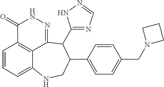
C1=CC=C2C3=C1C(=O)NN=C3C(C1=NC=NN1)C(C1=CC=C(CN3CCC3)C=C1)CN2
